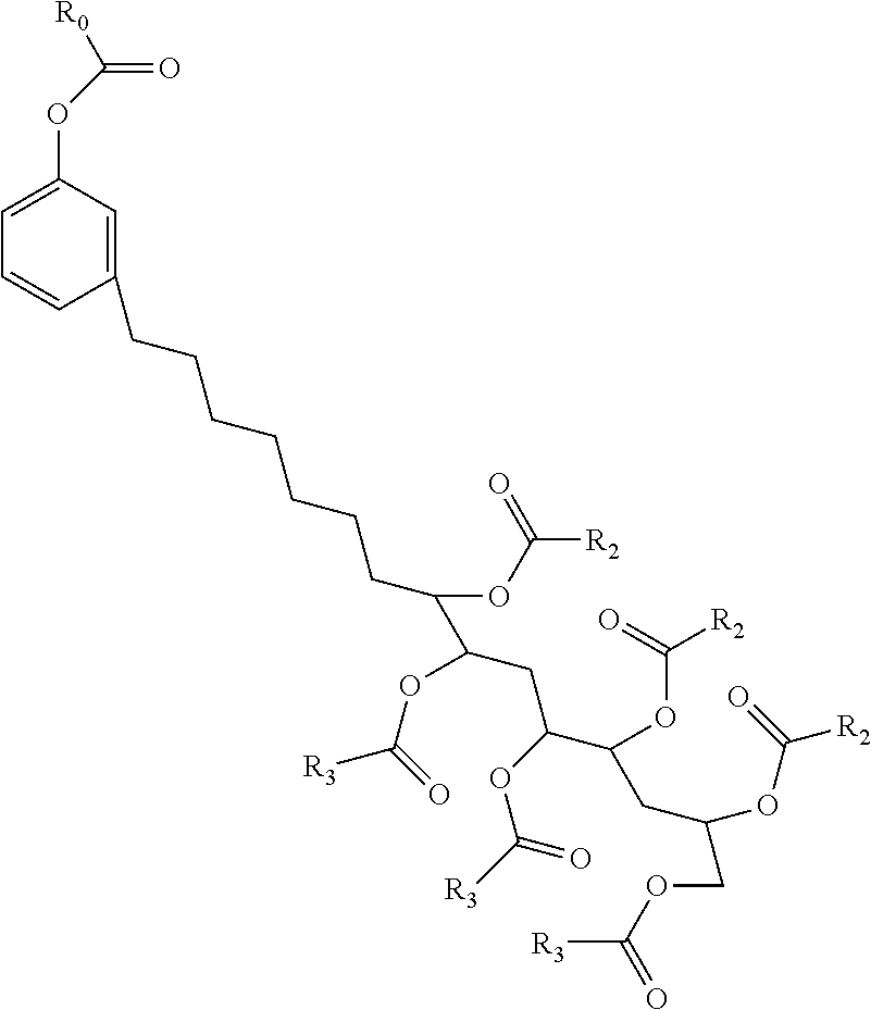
C1=C(OC([R0])=O)C=C(CCCCCCCC(OC(=O)[R2])C(CC(C(CC(COC(=O)[R3])OC([R2])=O)OC(=O)[R2])OC([R3])=O)OC(=O)[R3])C=C1
